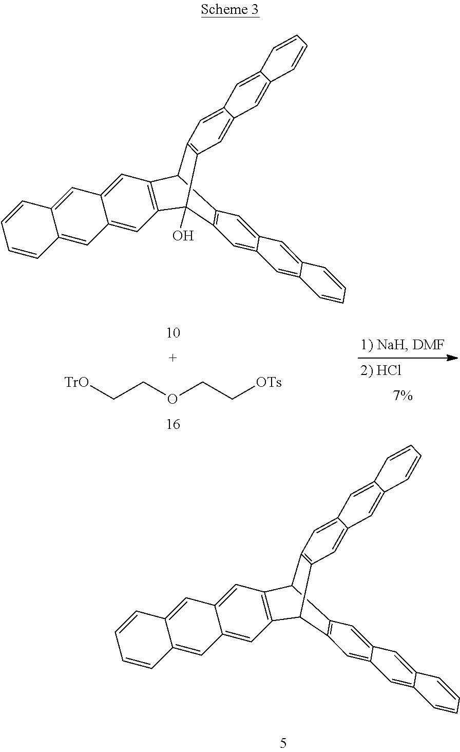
C12=C(C=C3C(=C1)C=C1C(=C3)C=CC=C1)C1C3=C(C=C4C(=C3)C=C3C(=C4)C=CC=C3)C2C2=C1C=C1C(=C2)C=C2C(=C1)C=CC=C2.C12=C(C=C3C(=C1)C=C1C(=C3)C=CC=C1)C1C3=C(C=C4C(=C3)C=C3C(=C4)C=CC=C3)C2(O)C2=C1C=C1C(=C2)C=C2C(=C1)C=CC=C2.[TrO]CCOCC[OTs]
